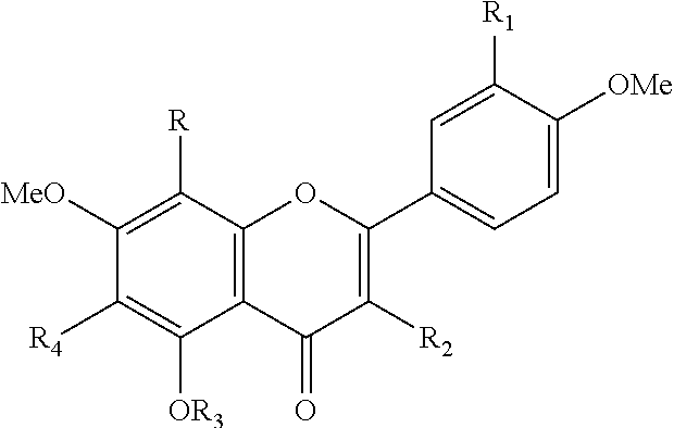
C12=C(C([R])=C([MeO])C([R4])=C1[OR3])OC(C1=CC=C([OMe])C([R1])=C1)=C([R2])C2=O
